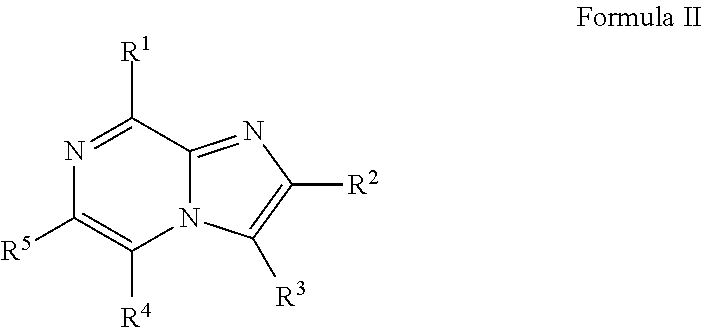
N1=C([R1])C2=NC([R2])=C([R3])N2C([R4])=C1[R5]
